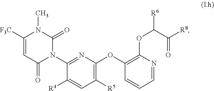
C1([R5])=C(OC2=C(OC([R6])C([R8])=O)N=CC=C2)N=C(N2C(=O)N(C)C([F3C])=CC2=O)C([R4])=C1
